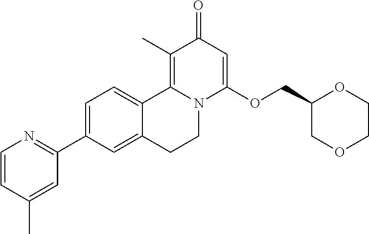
C1=C(C2=NC=CC(C)=C2)C=C2C(=C1)C1=C(C)C(=O)C=C(OCC3COCCO3)N1CC2
